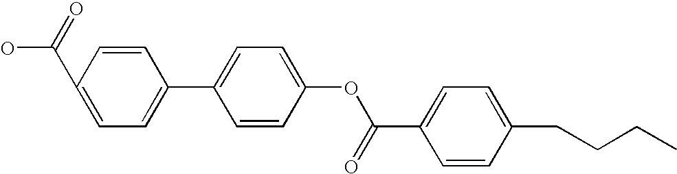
C1=CC(C(=O)O)=CC=C1C1=CC=C(OC(C2=CC=C(CCCC)C=C2)=O)C=C1
